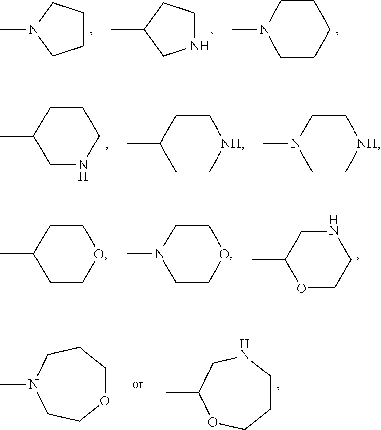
N1(C)CCCCC1.N1CCC(C)C1.C1CCN(C)C1.N1(C)CCNCC1.C1(C)CCNCC1.C1(C)CNCCC1.C1(C)OCCNC1.N1(C)CCOCC1.C1(C)CCOCC1.C1(C)OCCCNC1.N1(C)CCOCCC1
